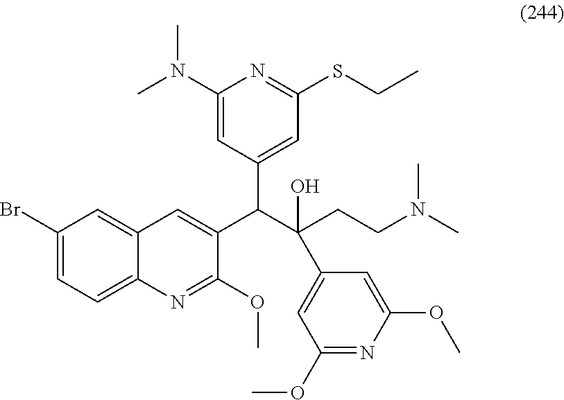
C1(Br)=CC=C2C(=C1)C=C(C(C(CCN(C)C)(C1=CC(OC)=NC(OC)=C1)O)C1=CC(SCC)=NC(N(C)C)=C1)C(OC)=N2
